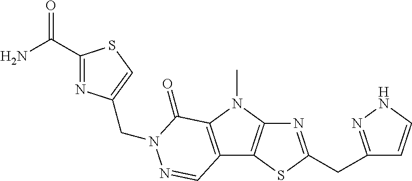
N1=C(CC2=NNC=C2)SC2=C1N(C)C1=C2C=NN(CC2=CSC(C(N)=O)=N2)C1=O
